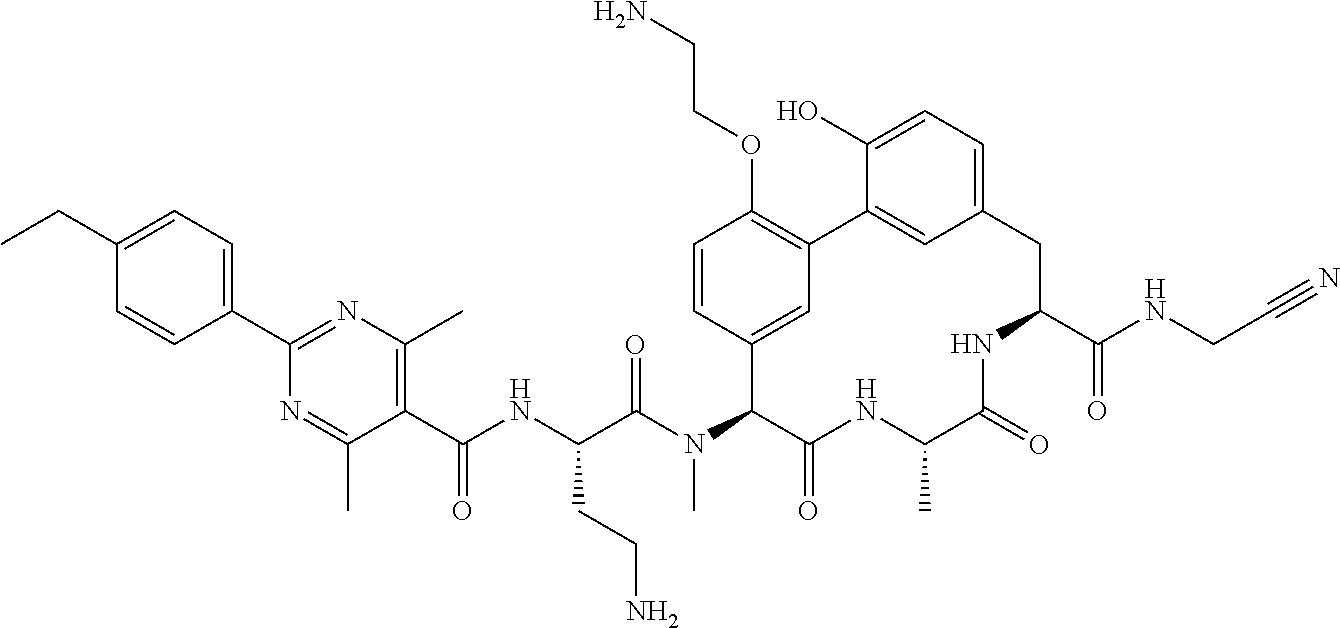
C1(CC)=CC=C(C2=NC(C)=C(C(NC(C(N(C3C(=O)NC(C)C(=O)NC(C(NCC#N)=O)CC4=CC=C(O)C(=C4)C4=C(OCCN)C=CC3=C4)C)=O)CCN)=O)C(C)=N2)C=C1
